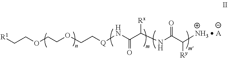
C(COCCOCC[Q]NC(C(NC(C([NH3  A])[Ry])=O)[Rx])=O)[R1]
